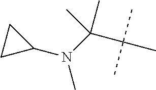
C(C(C)(C)C)(C)(C)N(C)C1CC1
